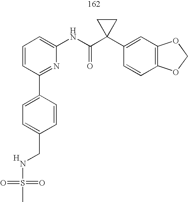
C1=CC=C(NC(C2(C3=CC4=C(C=C3)OCO4)CC2)=O)N=C1C1=CC=C(CNS(=O)(=O)C)C=C1.[H]
